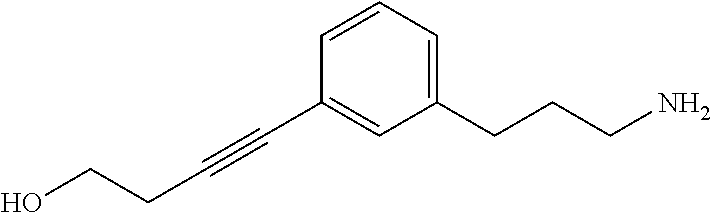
OCCC#CC1=CC(CCCN)=CC=C1
